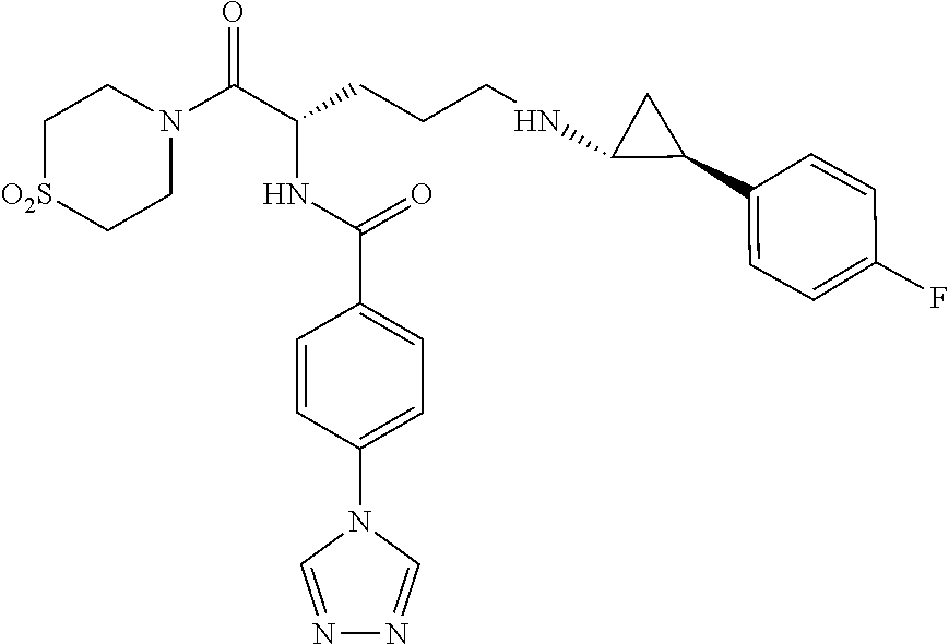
C1[O2S]CCN(C(C(CCCNC2C(C3=CC=C(F)C=C3)C2)NC(C2=CC=C(N3C=NN=C3)C=C2)=O)=O)C1
